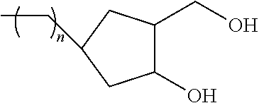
C(C)C1CC(CO)C(O)C1
